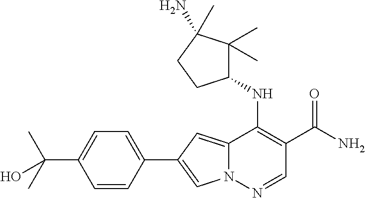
N12C(=CC(C3=CC=C(C(C)(C)O)C=C3)=C1)C(NC1C(C)(C)C(N)(C)CC1)=C(C(N)=O)C=N2
